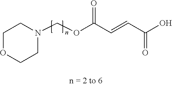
C1OCCN(COC(C=CC(O)=O)=O)C1
